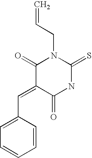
C1(C=C2C(=O)N(CC=C)C(=S)NC2=O)=CC=CC=C1
